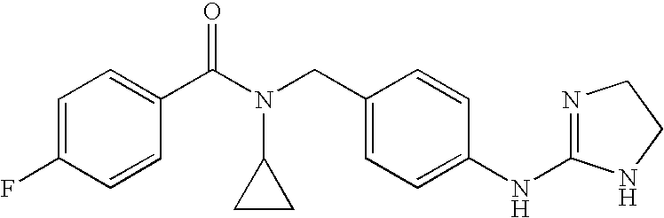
C1=C(F)C=CC(C(N(CC2=CC=C(NC3=NCCN3)C=C2)C2CC2)=O)=C1
